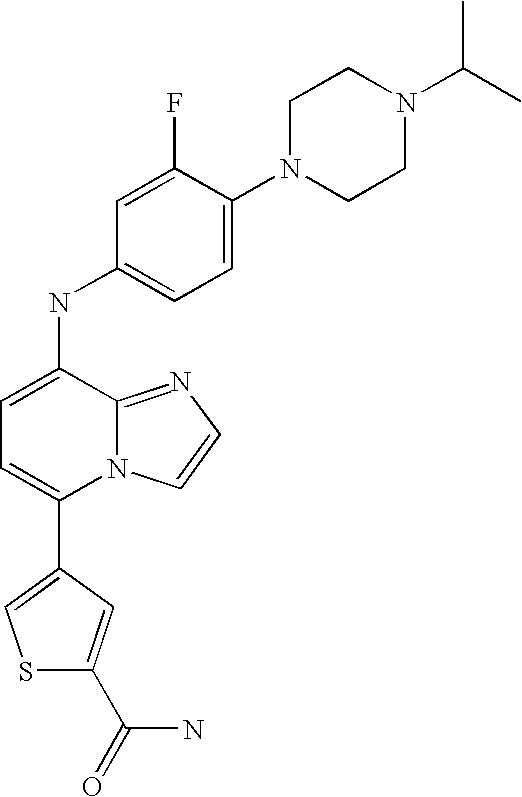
C1(C2=CSC(C(=O)N)=C2)=CC=C(NC2=CC=C(N3CCN(C(C)C)CC3)C(F)=C2)C2=NC=CN12
